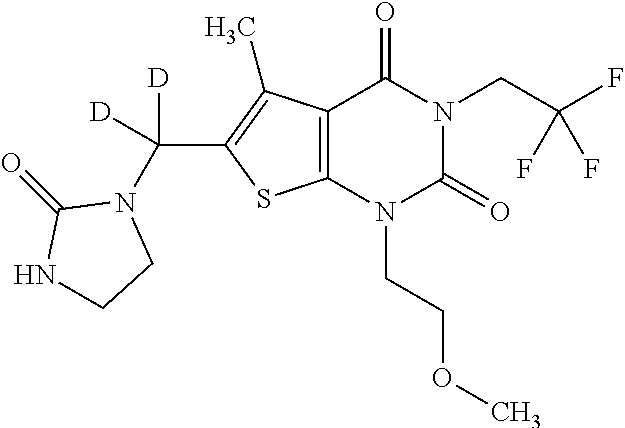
C12=C(N(CCOC)C(=O)N(CC(F)(F)F)C1=O)SC(C(N1C(=O)NCC1)([D])[D])=C2C
